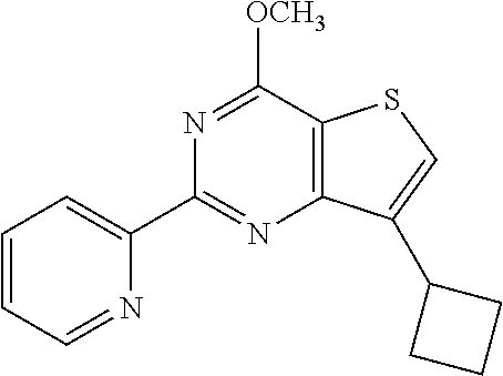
C1=CC=NC(C2=NC3=C(C([OCH3])=N2)SC=C3C2CCC2)=C1
